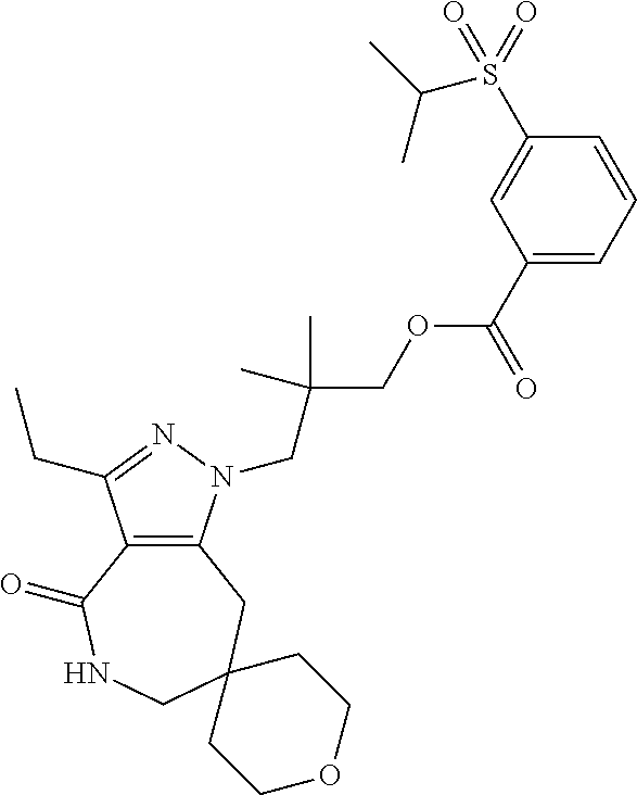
C12=C(CC3(CNC1=O)CCOCC3)N(CC(COC(C1=CC=CC(S(=O)(C(C)C)=O)=C1)=O)(C)C)N=C2CC
